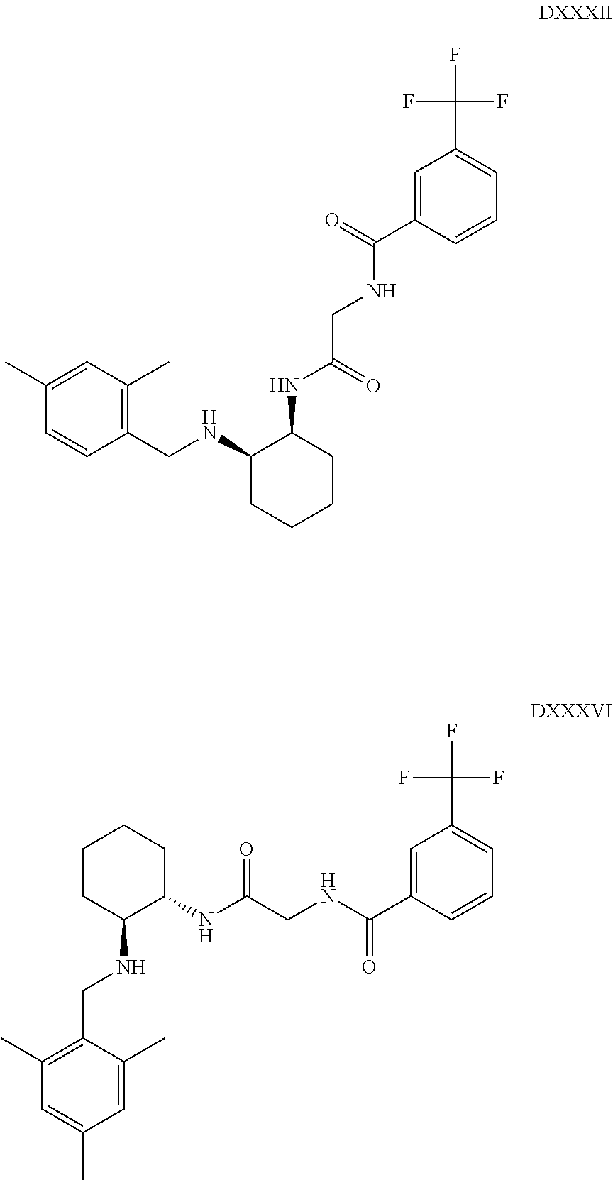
C1=C(C(NCC(NC2C(NCC3=C(C)C=C(C)C=C3)CCCC2)=O)=O)C=CC=C1C(F)(F)F.C1=C(C(NCC(NC2CCCCC2NCC2=C(C)C=C(C)C=C2C)=O)=O)C=CC=C1C(F)(F)F
